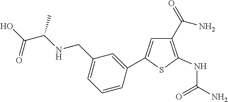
S1C(NC(N)=O)=C(C(=O)N)C=C1C1=CC(CNC(C(O)=O)C)=CC=C1
